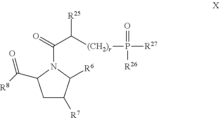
C1C([R7])C([R6])N(C(=O)C([(CH2)r]P(=O)([R26])[R27])[R25])C1C([R8])=O
